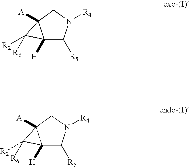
C12([H])C([R5])N([R4])CC1([A])C2([R6])[R2].C12([H])C([R5])N([R4])CC1([A])C2([R6])[R2]
